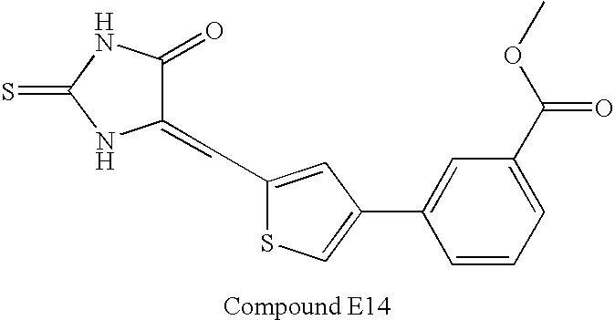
C1(=CC2=CC(C3=CC(C(OC)=O)=CC=C3)=CS2)C(=O)NC(=S)N1
